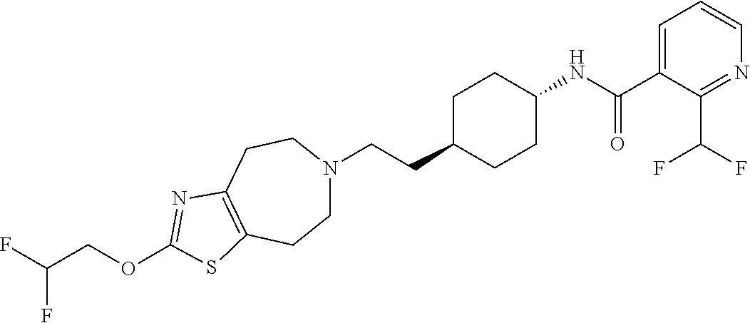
C1N(CCC2CCC(NC(C3=CC=CN=C3C(F)F)=O)CC2)CCC2=C(C1)SC(OCC(F)F)=N2
